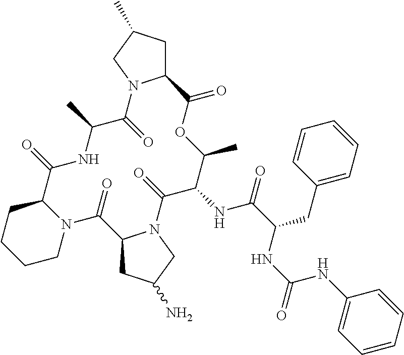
C12CC(C)CN1C(=O)C(C)NC(=O)C1CCCCN1C(=O)C1CC(N)CN1C(=O)C(NC(=O)C(CC1=CC=CC=C1)NC(=O)NC1=CC=CC=C1)C(C)OC2=O
